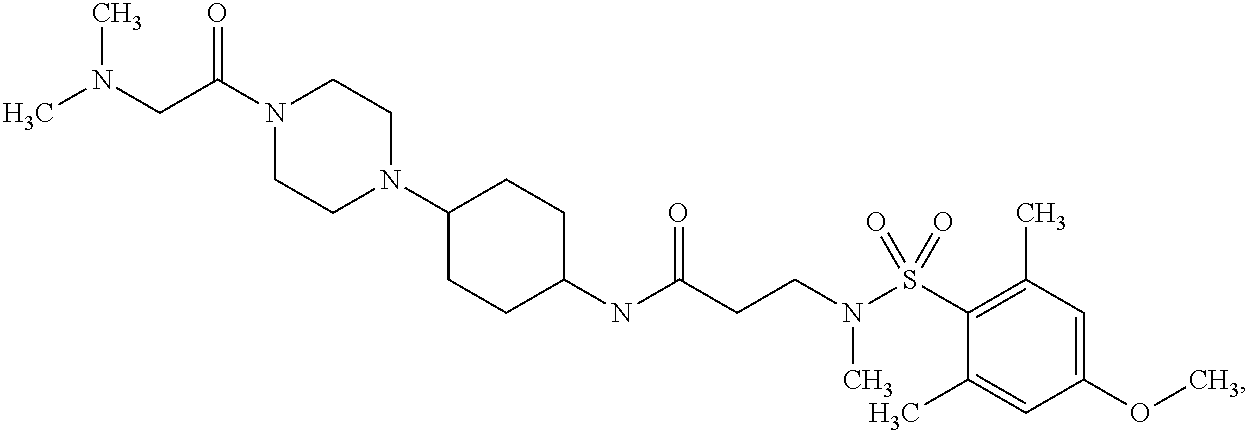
N(C(CCN(S(C1=C(C)C=C(OC)C=C1C)(=O)=O)C)=O)C1CCC(N2CCN(C(CN(C)C)=O)CC2)CC1
